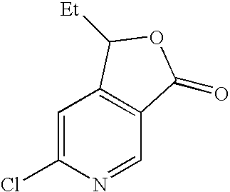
C1=C(Cl)N=CC2=C1C([Et])OC2=O
